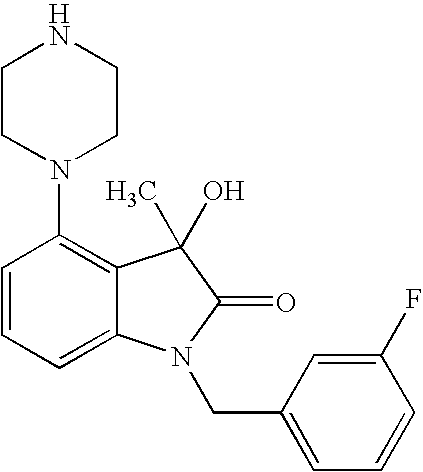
C1=CC=C2C(=C1N1CCNCC1)C(O)(C)C(=O)N2CC1=CC=CC(F)=C1
